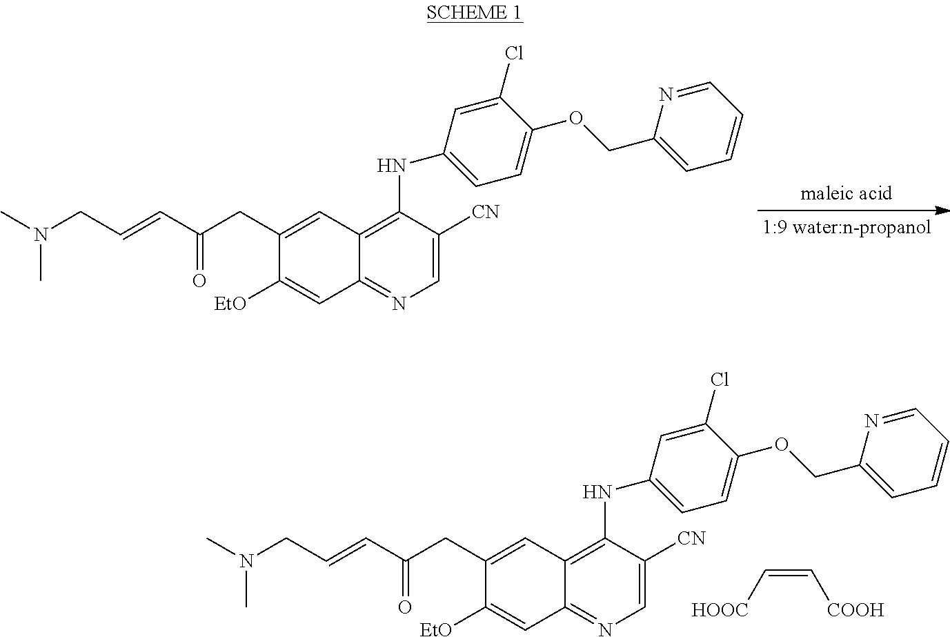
C1=C([CN])C(NC2=CC=C(OCC3=CC=CC=N3)C(Cl)=C2)=C2C(=N1)C=C([EtO])C(CC(=O)C=CCN(C)C)=C2.C1=C([CN])C(NC2=CC=C(OCC3=CC=CC=N3)C(Cl)=C2)=C2C(=N1)C=C([EtO])C(CC(=O)C=CCN(C)C)=C2.[HOOC]C=C[COOH]
